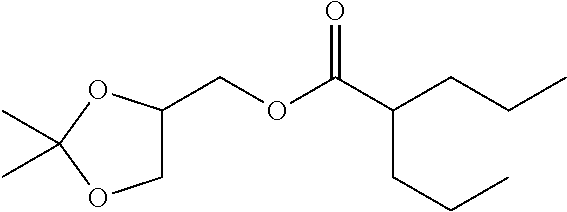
C1C(COC(C(CCC)CCC)=O)OC(C)(C)O1
